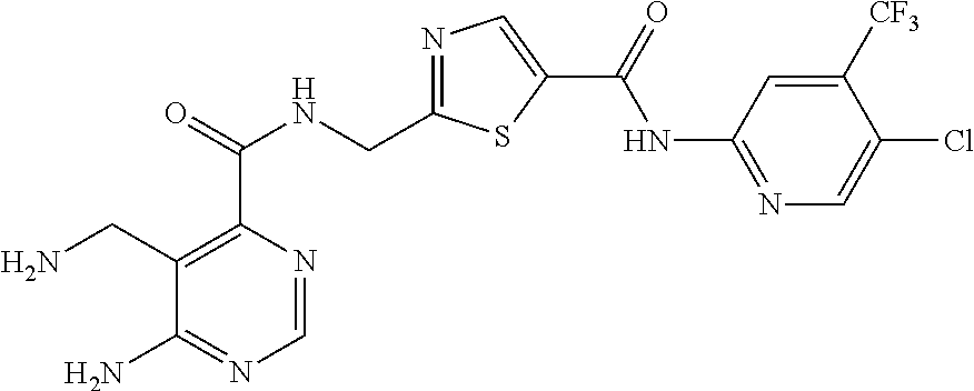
C1=NC(C(=O)NCC2=NC=C(C(=O)NC3=NC=C(Cl)C([CF3])=C3)S2)=C(CN)C(N)=N1
